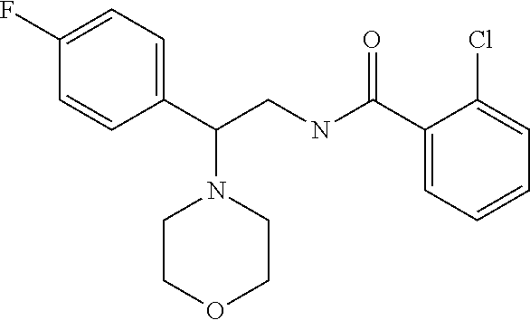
C1(F)=CC=C(C(CNC(=O)C2=CC=CC=C2Cl)N2CCOCC2)C=C1
